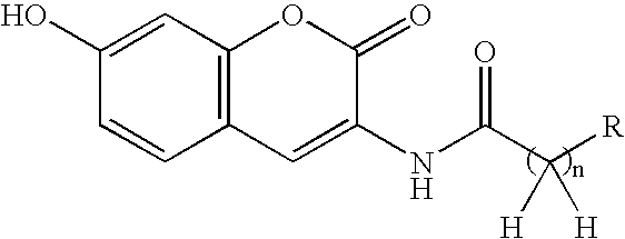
C12=C(C=C(O)C=C1)OC(=O)C(NC(C([R])([H])[H])=O)=C2
